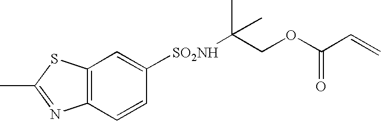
C12=C(C=CC([SO2NH]C(COC(C=C)=O)(C)C)=C1)N=C(C)S2
